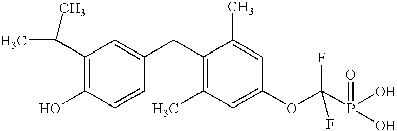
C1(C(C)C)=C(O)C=CC(CC2=C(C)C=C(OC(P(O)(=O)O)(F)F)C=C2C)=C1
